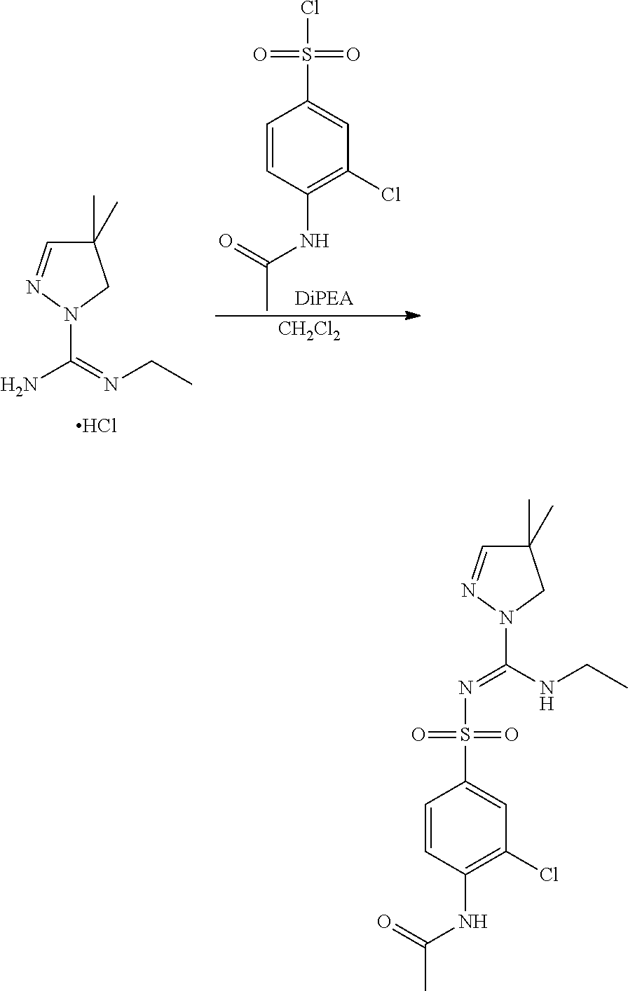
C1(C)(C)C=NN(C(=NCC)N)C1.Cl.C1=CC(NC(=O)C)=C(Cl)C=C1S(Cl)(=O)=O.[CH2Cl2].C1(C)(C)C=NN(C(NCC)=NS(C2=CC(Cl)=C(NC(=O)C)C=C2)(=O)=O)C1
